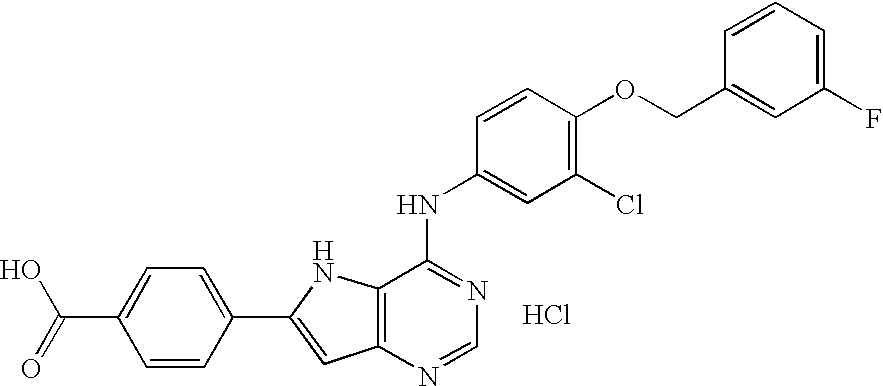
C1(C2=CC3=C(N2)C(NC2=CC(Cl)=C(OCC4=CC(F)=CC=C4)C=C2)=NC=N3)=CC=C(C(=O)O)C=C1.Cl
